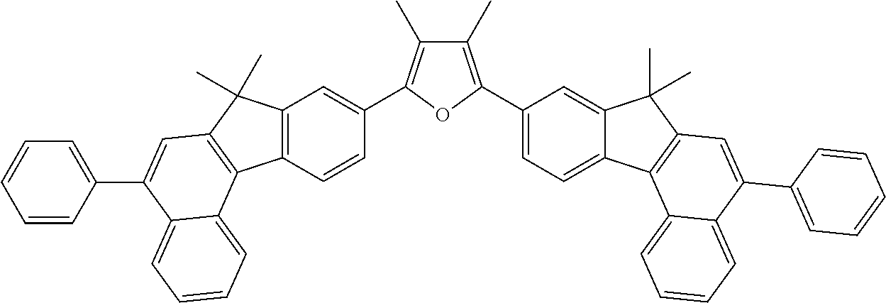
C12=C(C=CC(C3=C(C)C(C)=C(C4=CC=C5C(=C4)C(C)(C)C4=C5C5=CC=CC=C5C(C5=CC=CC=C5)=C4)O3)=C1)C1=C(C2(C)C)C=C(C2=CC=CC=C2)C2=CC=CC=C12
